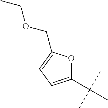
C1(C(C)(C)C)=CC=C(COCC)O1
